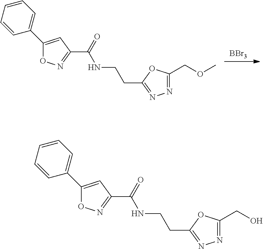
O1N=C(C(NCCC2=NN=C(COC)O2)=O)C=C1C1=CC=CC=C1.[BBr3].O1N=C(C(NCCC2=NN=C(CO)O2)=O)C=C1C1=CC=CC=C1
